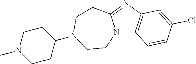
N12C3=C(N=C1CCN(C1CCN(C)CC1)CC2)C=C(Cl)C=C3
